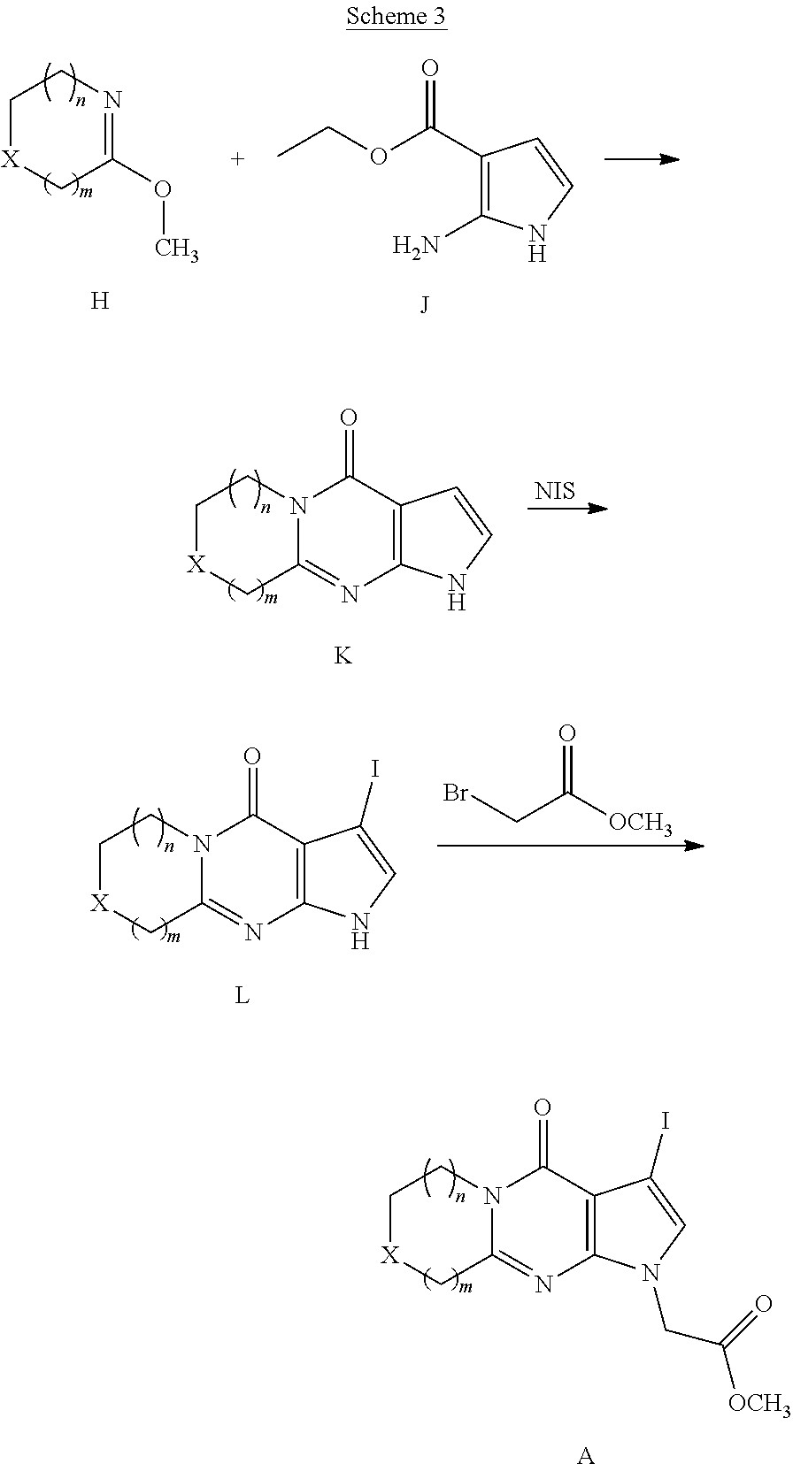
C1(C(OCC)=O)=C(N)NC=C1.C1[X]CC(OC)=NC1.[H].C1[X]CC2=NC3=C(C(=O)N2C1)C(I)=CN3CC([OCH3])=O.[A].BrCC([OCH3])=O.C12=C(NC=C1I)N=C1N(C2=O)CC[X]C1.[NIS].C12=C(NC=C1)N=C1N(C2=O)CC[X]C1.[K]
